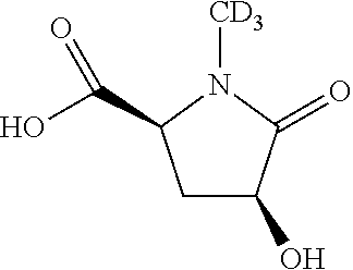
C1C(C(O)=O)N([CD3])C(=O)C1O
